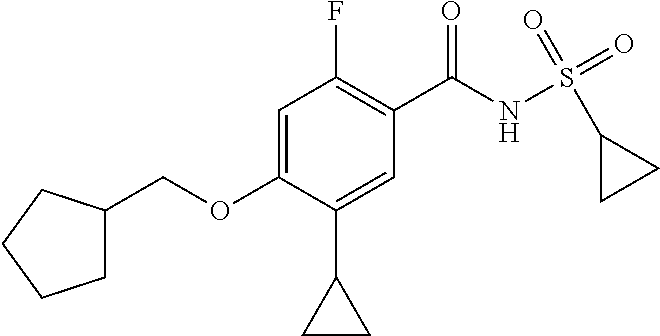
C1(F)=C(C(NS(=O)(=O)C2CC2)=O)C=C(C2CC2)C(OCC2CCCC2)=C1
